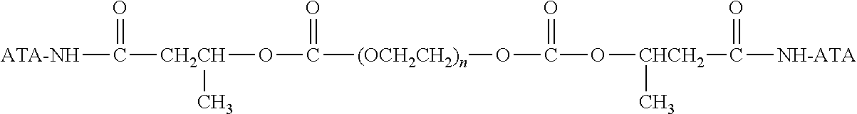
[(OCH2CH2)n](OC(=O)O[CHCH2](C(=O)[NH-ATA])C)C(O[CH2CH](C(=O)[ATA-NH])C)=O
